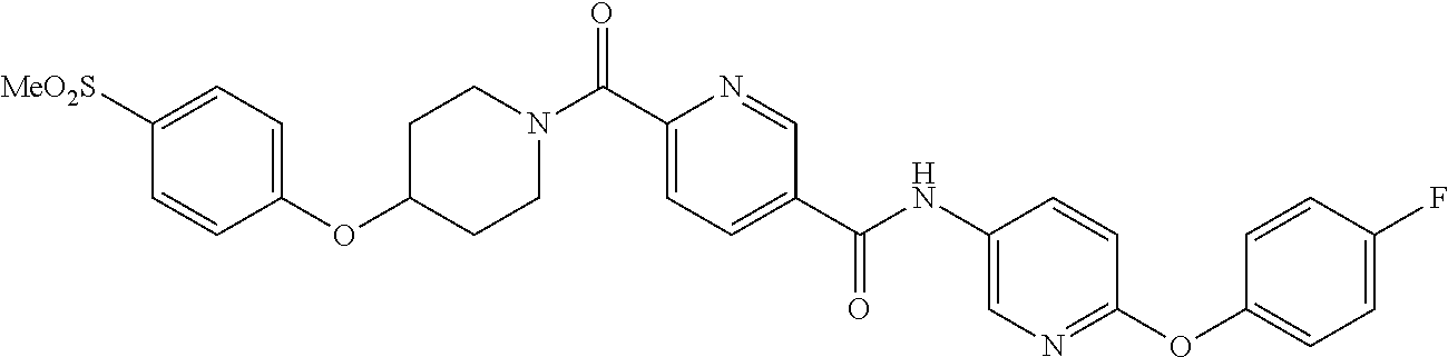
C1(OC2CCN(C(C3=CC=C(C(NC4=CN=C(OC5=CC=C(F)C=C5)C=C4)=O)C=N3)=O)CC2)=CC=C([MeO2S])C=C1
